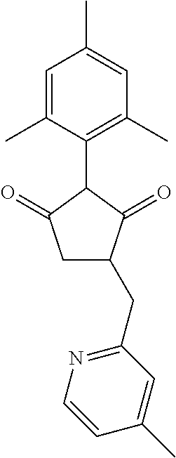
C1=C(C)C(C2C(=O)CC(CC3=NC=CC(C)=C3)C2=O)=C(C)C=C1C
